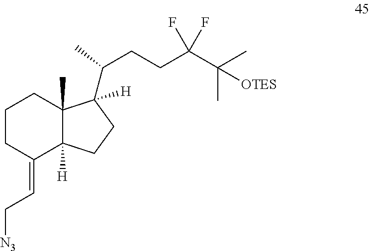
C1CC(=CC[N3])C2([H])C(C)(C1)C([H])(C(CCC(C(C)(C)[OTES])(F)F)C)CC2
